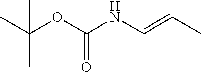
CC(OC(NC=CC)=O)(C)C
